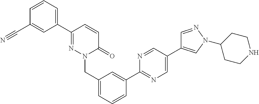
C1=CC=C(C2=NN(CC3=CC=CC(C4=NC=C(C5=CN(C6CCNCC6)N=C5)C=N4)=C3)C(=O)C=C2)C=C1C#N
